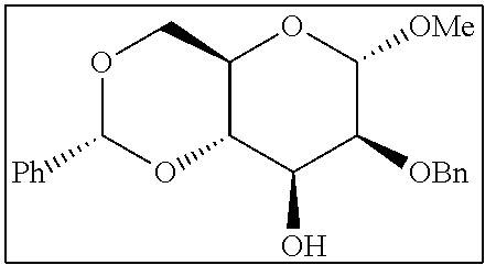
O1C([Ph])OC2C(C1)OC([OMe])C([OBn])C2O
